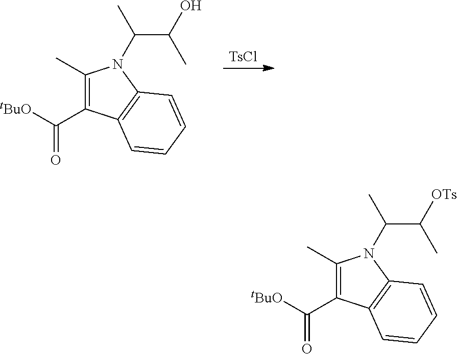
C1(C)=C(C([tBuO])=O)C2=C(C=CC=C2)N1C(C([OTs])C)C.C1(C)=C(C([tBuO])=O)C2=C(C=CC=C2)N1C(C(O)C)C.[TsCl]
